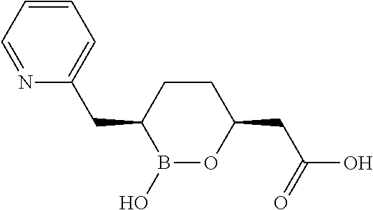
C1CC(CC2=CC=CC=N2)B(O)OC1CC(O)=O
